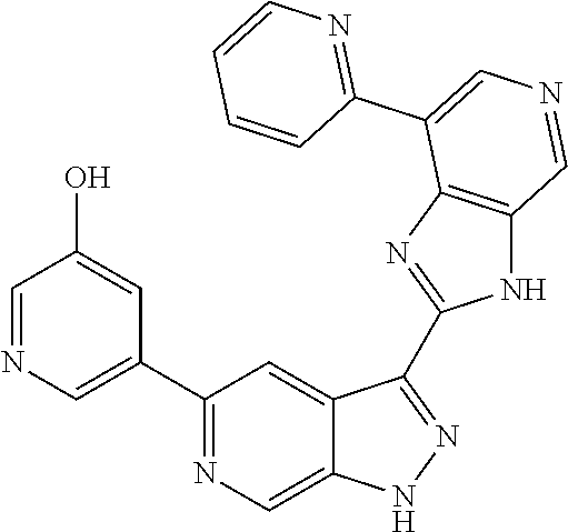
C1(C2=CN=CC(O)=C2)=NC=C2C(=C1)C(C1=NC3=C(N1)C=NC=C3C1=NC=CC=C1)=NN2
